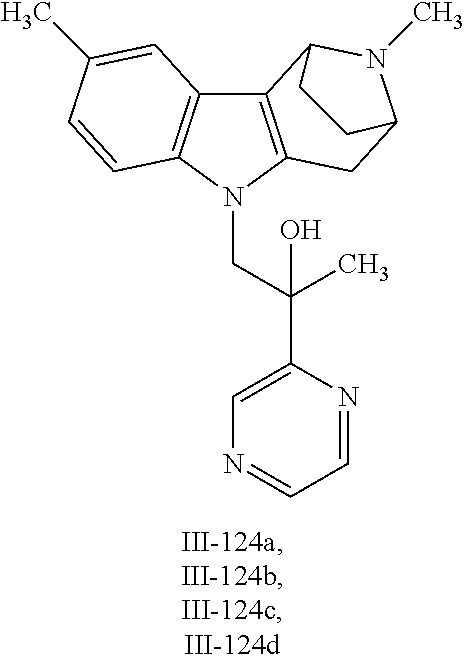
C12=C(N(CC(C3=CN=CC=N3)(C)O)C3=C1C=C(C)C=C3)CC1N(C)C2CC1
